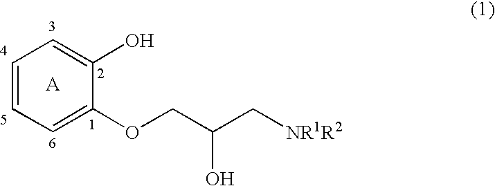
C1=CC=C(OCC(O)C[NR1R2])C(O)=C1
